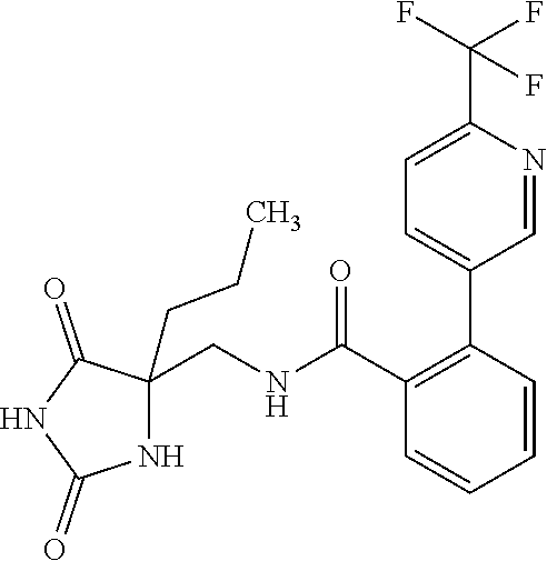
C1=C(C(F)(F)F)N=CC(C2=C(C(NCC3(CCC)NC(=O)NC3=O)=O)C=CC=C2)=C1
